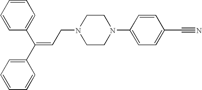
C1=CC=CC(C(C2=CC=CC=C2)=CCN2CCN(C3=CC=C(C#N)C=C3)CC2)=C1
